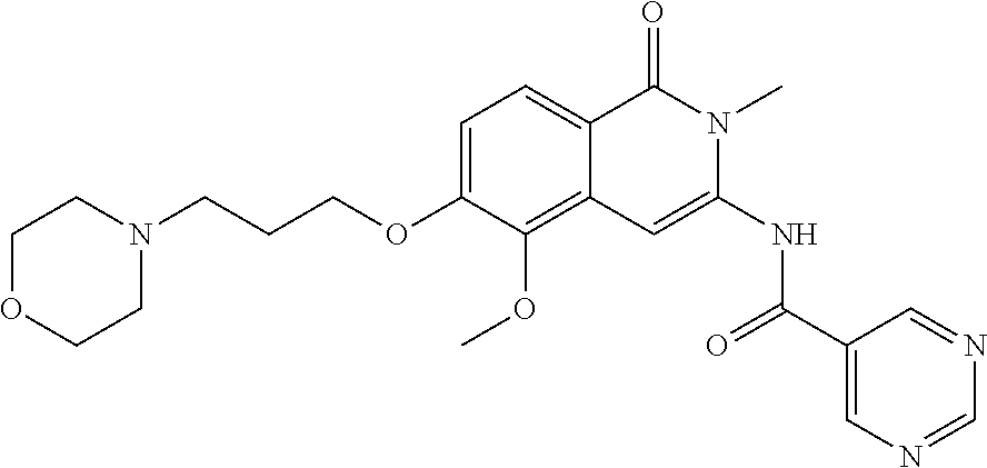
C1=C(OCCCN2CCOCC2)C(OC)=C2C(=C1)C(=O)N(C)C(NC(=O)C1=CN=CN=C1)=C2
